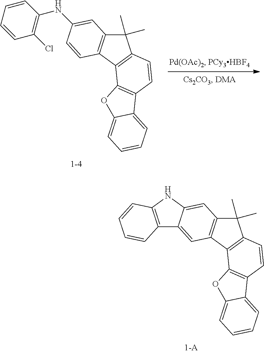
C1=CC=CC(Cl)=C1NC1=CC2=C(C3=C(C2(C)C)C=CC2=C3OC3=CC=CC=C23)C=C1.C1(C)(C)C2=C(C3=C1C=CC1=C3OC3=CC=CC=C13)C=C1C(=C2)NC2=C1C=CC=C2
